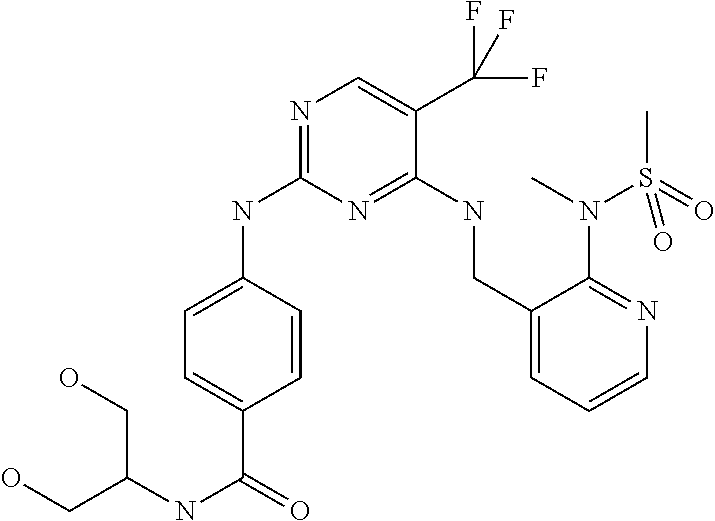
C1=C(C(NC(CO)CO)=O)C=CC(NC2=NC=C(C(F)(F)F)C(NCC3=CC=CN=C3N(C)S(C)(=O)=O)=N2)=C1
